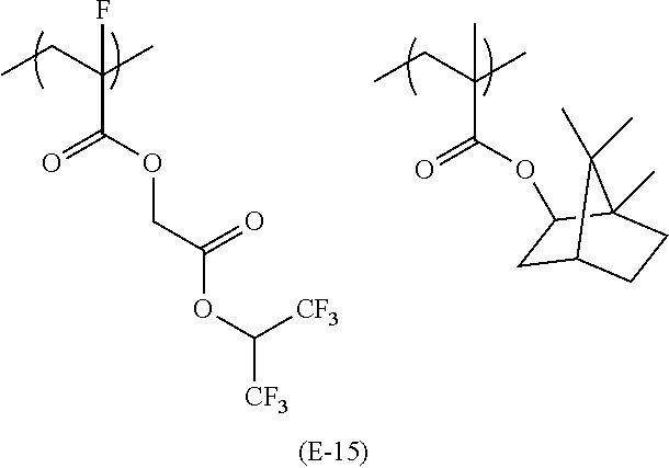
O=C(OCC(OC([CF3])[CF3])=O)C(CC)(C)F.O=C(C(CC)(C)C)OC1CC2CCC1(C)C2(C)C
